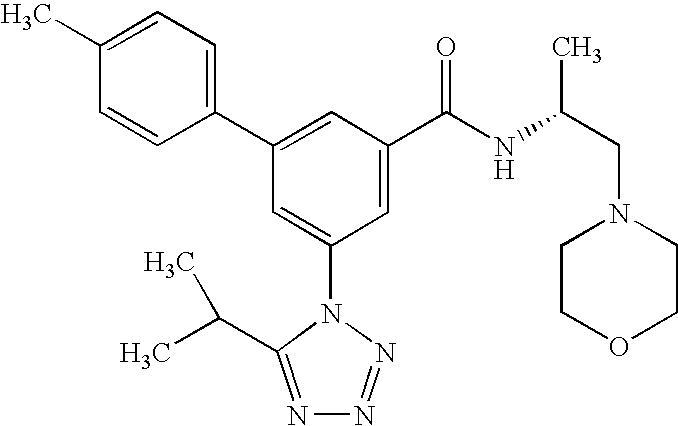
C1(C2=CC(C(NC(CN3CCOCC3)C)=O)=CC(N3C(C(C)C)=NN=N3)=C2)=CC=C(C)C=C1
